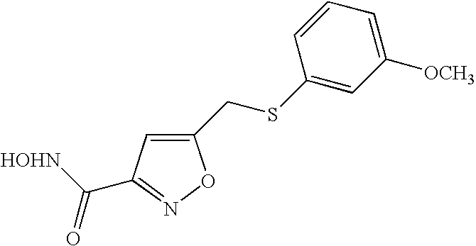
C1(CSC2=CC([OCH3])=CC=C2)=CC(C([HOHN])=O)=NO1
